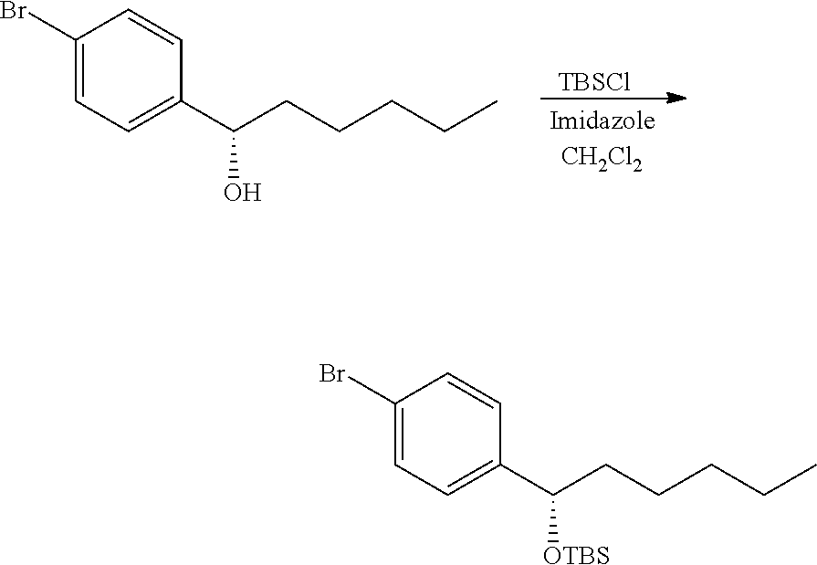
[TBSCl].C1(Br)=CC=C(C(CCCCC)O)C=C1.C1(Br)=CC=C(C(CCCCC)[OTBS])C=C1
